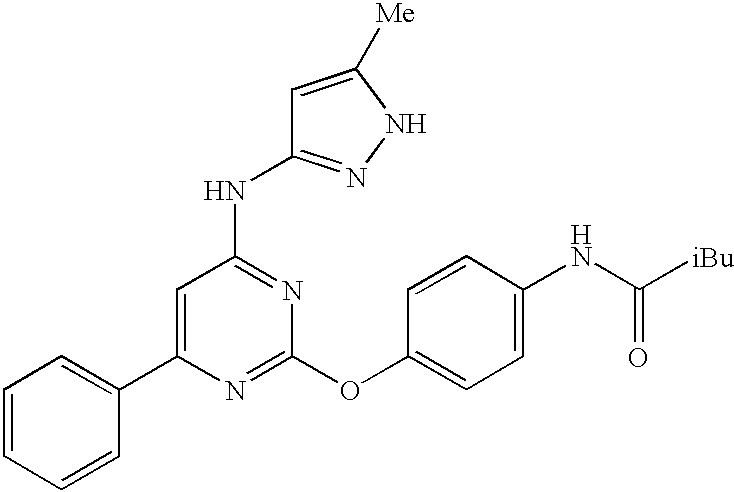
C1=C(C2=CC=CC=C2)N=C(OC2=CC=C(NC([iBu])=O)C=C2)N=C1NC1=NNC([Me])=C1
